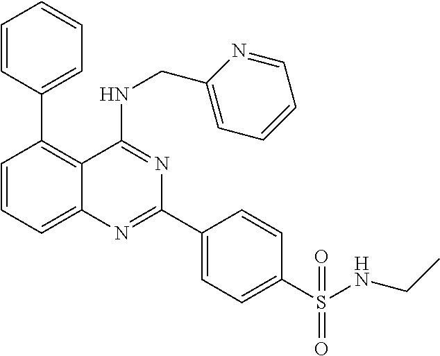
C1=CC(C2=C3C(=CC=C2)N=C(C2=CC=C(S(NCC)(=O)=O)C=C2)N=C3NCC2=CC=CC=N2)=CC=C1
